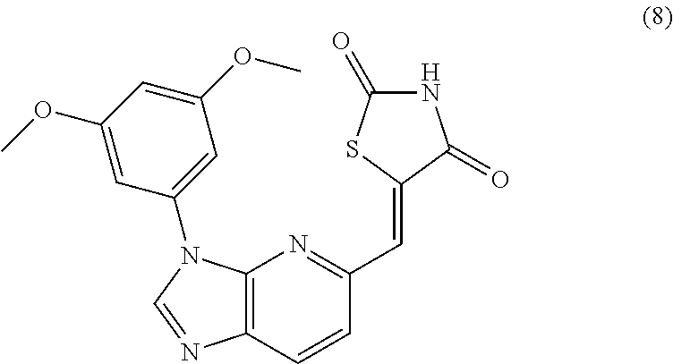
C12=C(N=C(C=C3C(=O)NC(=O)S3)C=C1)N(C1=CC(OC)=CC(OC)=C1)C=N2
